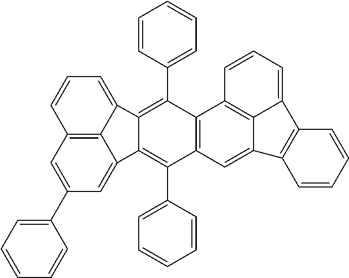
C12=C3C=C(C4=CC=CC=C4)C=C1C1=C(C4=CC=CC=C4)C4=C(C(C5=CC=CC=C5)=C1C2=CC=C3)C1=C2C(=C4)C3=C(C2=CC=C1)C=CC=C3
